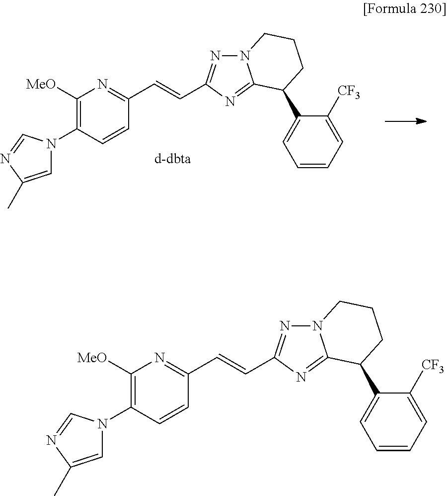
C1([MeO])=C(N2C=C(C)N=C2)C=CC(C=CC2=NN3C(=N2)C(C2=CC=CC=C2[CF3])CCC3)=N1.C1([MeO])=C(N2C=C(C)N=C2)C=CC(C=CC2=NN3C(=N2)C(C2=CC=CC=C2[CF3])CCC3)=N1
